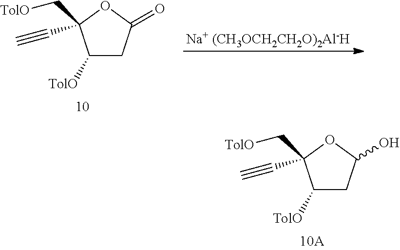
C1([TolO])CC(O)OC1(C[TolO])C#C.C1([TolO])CC(=O)OC1(C[TolO])C#C
